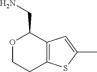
O1CCC2=C(C1CN)C=C(C)S2
